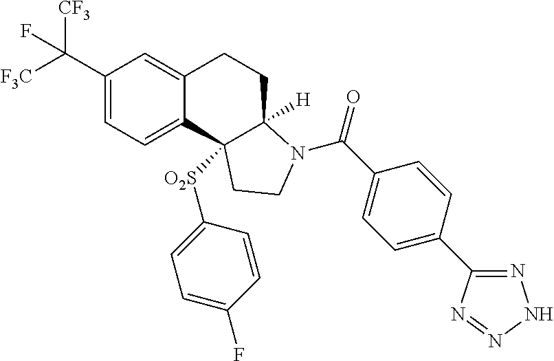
C(C1=CC=C2C(=C1)CCC1([H])C2([O2S]C2=CC=C(F)C=C2)CCN1C(C1=CC=C(C2=NNN=N2)C=C1)=O)([F3C])([CF3])F
